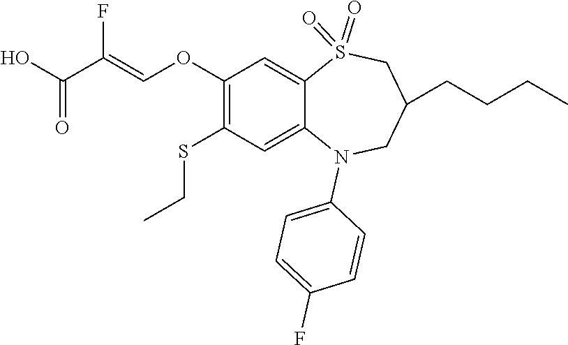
C1C(CCCC)CN(C2=CC=C(F)C=C2)C2=CC(SCC)=C(OC=C(C(O)=O)F)C=C2S1(=O)=O
